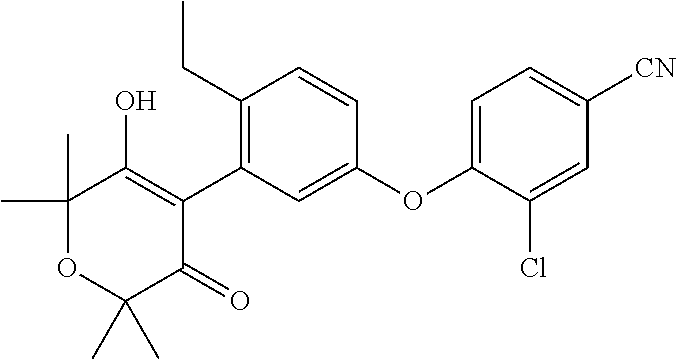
C1(C)(C)OC(C)(C)C(=O)C(C2=C(CC)C=CC(OC3=CC=C([CN])C=C3Cl)=C2)=C1O
